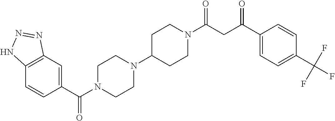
C12=C(C=C(C(N3CCN(C4CCN(C(CC(C5=CC=C(C(F)(F)F)C=C5)=O)=O)CC4)CC3)=O)C=C1)N=NN2
